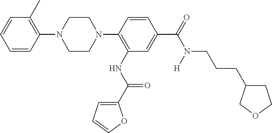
C1=CC=CC(N2CCN(C3=C(NC(=O)C4=CC=CO4)C=C(C(N(CCCC4CCOC4)[H])=O)C=C3)CC2)=C1C
